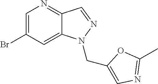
C1(Br)=CN=C2C(=C1)N(CC1=CN=C(C)O1)N=C2
